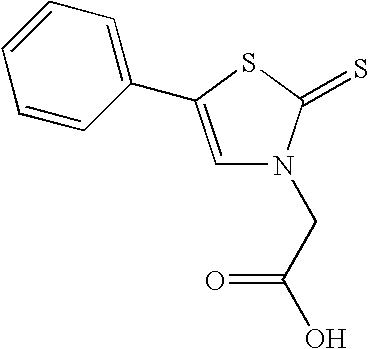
C1=C(C2=CC=CC=C2)SC(=S)N1CC(O)=O
